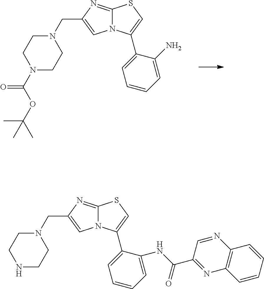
C1=C(C2=CC=CC=C2N)N2C(=NC(CN3CCN(C(OC(C)(C)C)=O)CC3)=C2)S1.C1=C(C2=CC=CC=C2NC(C2=NC3=C(N=C2)C=CC=C3)=O)N2C(=NC(CN3CCNCC3)=C2)S1
